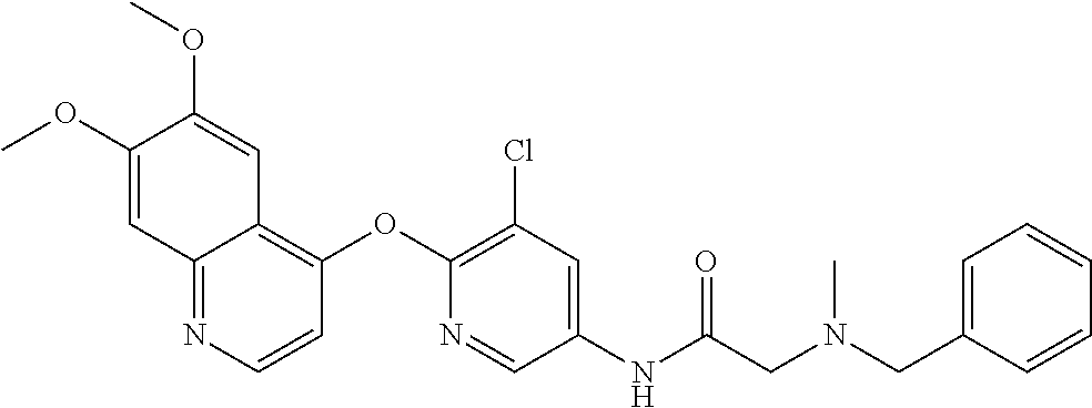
C1(OC)=CC2=NC=CC(OC3=C(Cl)C=C(NC(=O)CN(C)CC4=CC=CC=C4)C=N3)=C2C=C1OC
